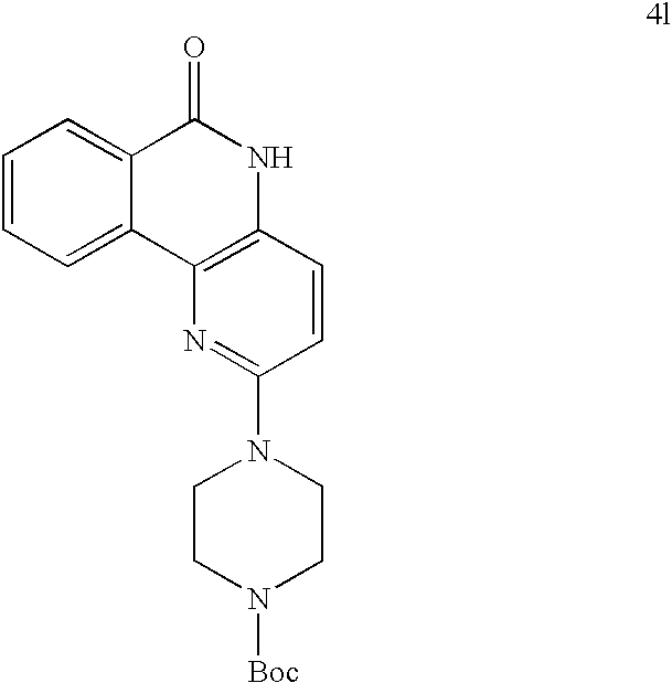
C1=CC=C2C(=C1)C(=O)NC1=C2N=C(N2CCN([Boc])CC2)C=C1
